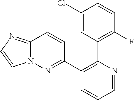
C1(Cl)=CC(C2=C(C3=NN4C(=NC=C4)C=C3)C=CC=N2)=C(F)C=C1
